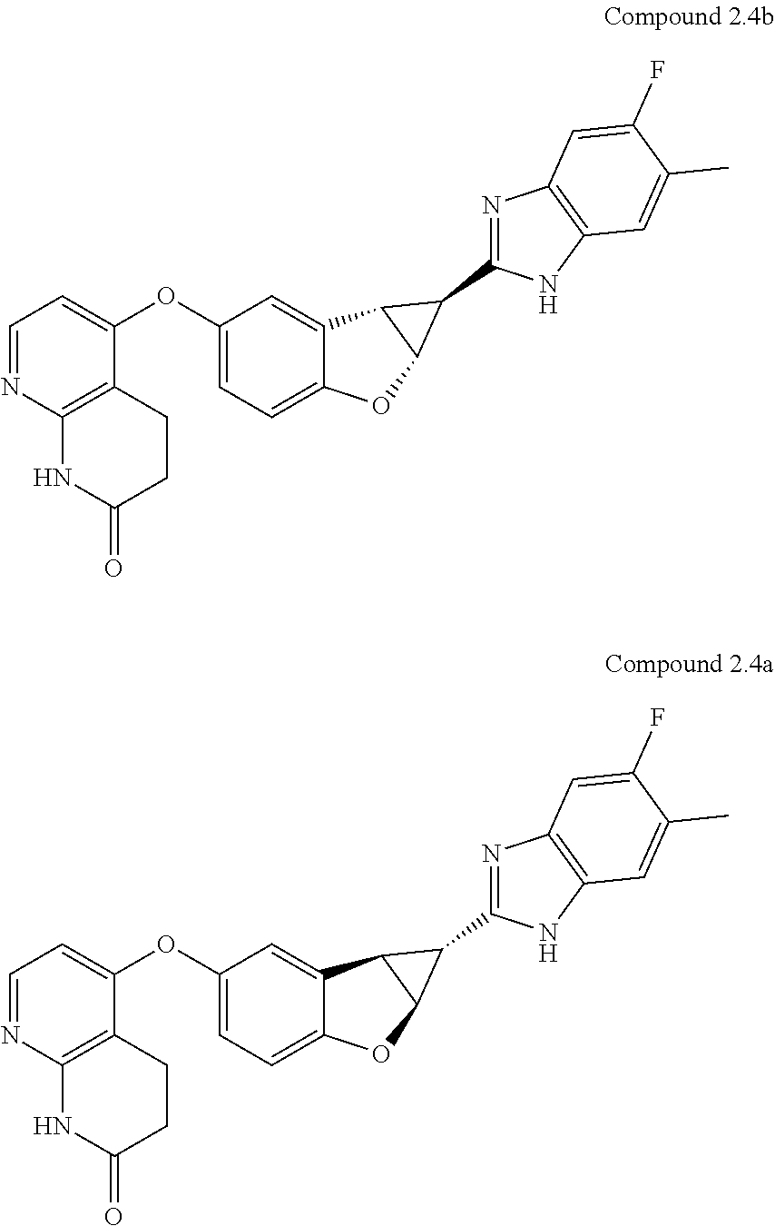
C1=NC2=C(C(OC3=CC=C4C(=C3)C3C(O4)C3C3=NC4=C(N3)C=C(C)C(F)=C4)=C1)CCC(=O)N2.C1=NC2=C(C(OC3=CC=C4C(=C3)C3C(O4)C3C3=NC4=C(N3)C=C(C)C(F)=C4)=C1)CCC(=O)N2
